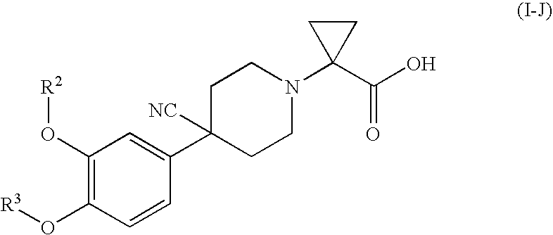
C1(O[R2])=C(O[R3])C=CC(C2([NC])CCN(C3(C(O)=O)CC3)CC2)=C1
